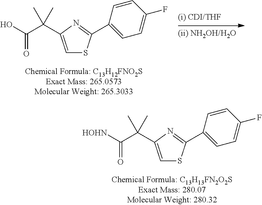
[HOHN]C(C(C1=CSC(C2=CC=C(F)C=C2)=N1)(C)C)=O.OC(C(C1=CSC(C2=CC=C(F)C=C2)=N1)(C)C)=O
